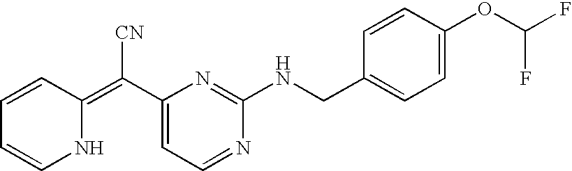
N1C(=C(C2=CC=NC(NCC3=CC=C(OC(F)F)C=C3)=N2)[CN])C=CC=C1
